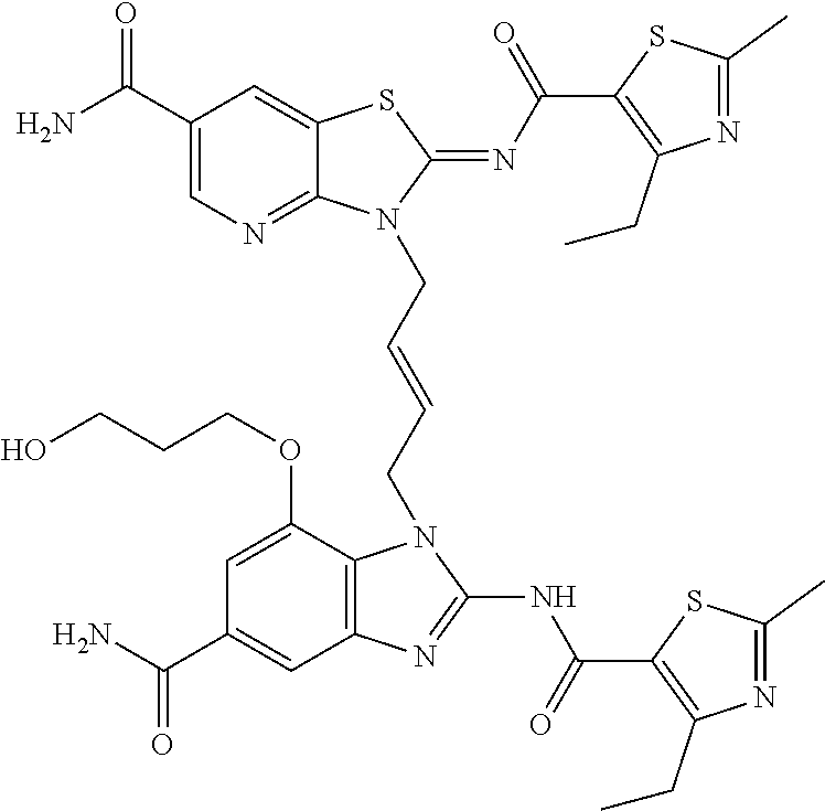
NC(C1=CN=C2C(=C1)SC(=NC(=O)C1=C(CC)N=C(C)S1)N2CC=CCN1C2=C(C=C(C(N)=O)C=C2OCCCO)N=C1NC(=O)C1=C(CC)N=C(C)S1)=O
